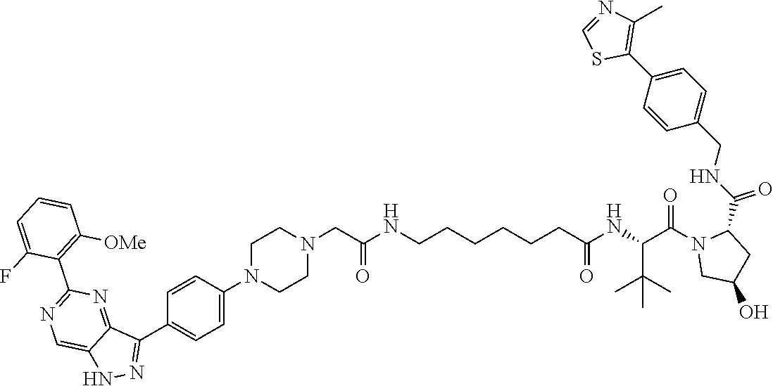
C1=CC([OMe])=C(C2=NC=C3NN=C(C4=CC=C(N5CCN(CC(=O)NCCCCCCC(=O)NC(C(C)(C)C)C(N6CC(O)CC6C(NCC6=CC=C(C7=C(C)N=CS7)C=C6)=O)=O)CC5)C=C4)C3=N2)C(F)=C1
